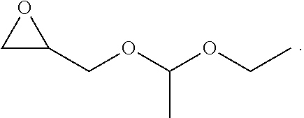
C1C(COC(OCC)C)O1
